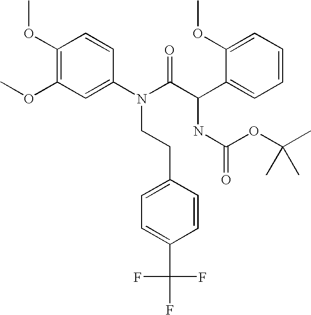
C1(N(C(C(C2=CC=CC=C2OC)NC(=O)OC(C)(C)C)=O)CCC2=CC=C(C(F)(F)F)C=C2)=CC(OC)=C(OC)C=C1
